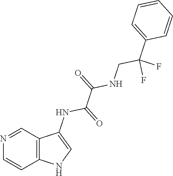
C1(C(CNC(C(NC2=CNC3=C2C=NC=C3)=O)=O)(F)F)=CC=CC=C1
